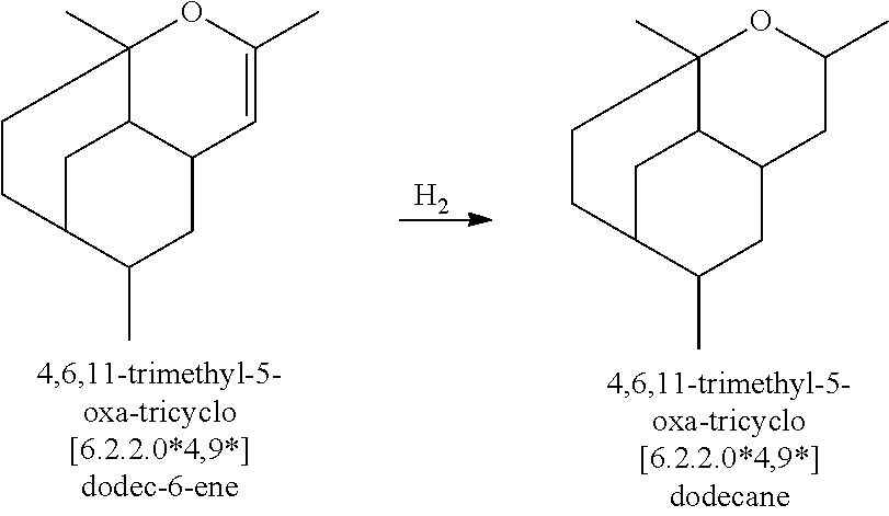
C12(C)C3C(C=C(C)O1)CC(C)C(C3)CC2.[H2].C12(C)C3C(CC(C)O1)CC(C)C(C3)CC2
